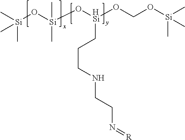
[Si](O[Si](O[HSi](OCO[Si](C)(C)C)CCCNCCN=[R])(C)C)(C)(C)C
